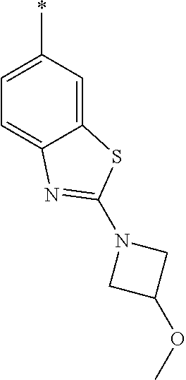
C12=CC(*)=CC=C1N=C(N1CC(OC)C1)S2
